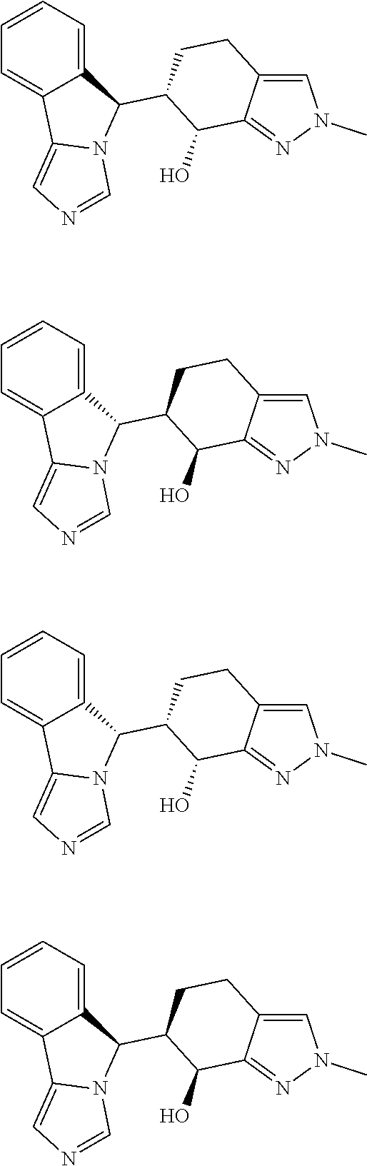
C1=C2C(=NN1C)C(O)C(C1C3=CC=CC=C3C3=CN=CN13)CC2.C1=C2C(=NN1C)C(O)C(C1C3=CC=CC=C3C3=CN=CN13)CC2.C1=C2C(=NN1C)C(O)C(C1C3=CC=CC=C3C3=CN=CN13)CC2.C1=C2C(=NN1C)C(O)C(C1C3=CC=CC=C3C3=CN=CN13)CC2
